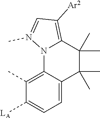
C1(C)=C2N3C(=C([Ar2])C=N3C)C(C)(C)C(C)(C)C2=CC=C1[LA]
